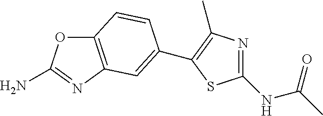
C12=C(N=C(N)O1)C=C(C1=C(C)N=C(NC(C)=O)S1)C=C2
